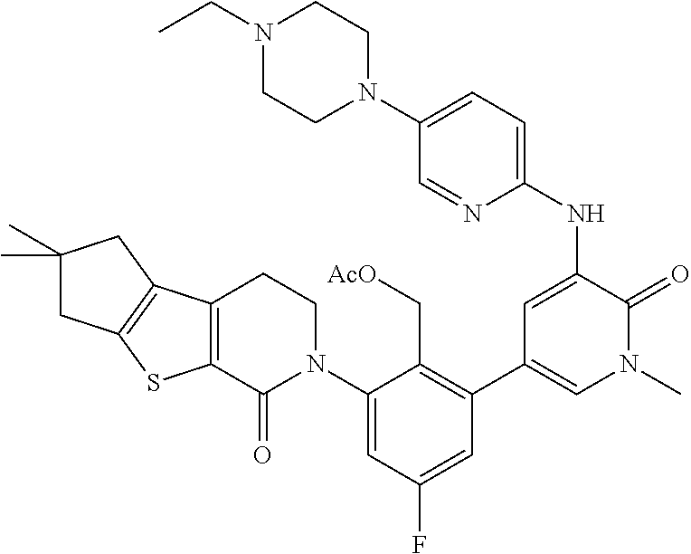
C1(C2=CN(C)C(=O)C(NC3=CC=C(N4CCN(CC)CC4)C=N3)=C2)=C(C[AcO])C(N2CCC3=C(C2=O)SC2=C3CC(C)(C)C2)=CC(F)=C1
